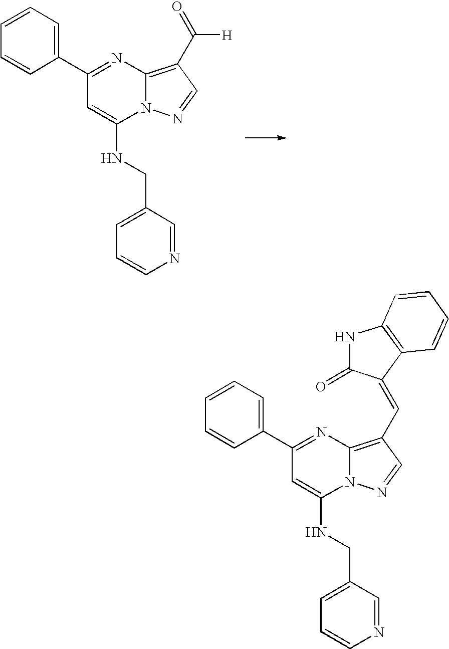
N12C(=C(C([H])=O)C=N1)N=C(C1=CC=CC=C1)C=C2NCC1=CC=CN=C1.N12C(=C(C=C3C(=O)NC4=C3C=CC=C4)C=N1)N=C(C1=CC=CC=C1)C=C2NCC1=CC=CN=C1
